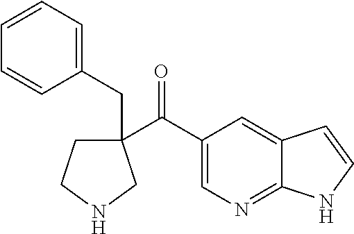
C1(C(C2=CN=C3C(=C2)C=CN3)=O)(CC2=CC=CC=C2)CCNC1
